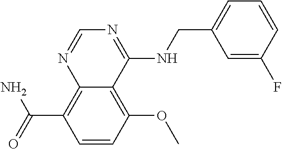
NC(=O)C1=C2C(=C(OC)C=C1)C(NCC1=CC=CC(F)=C1)=NC=N2
